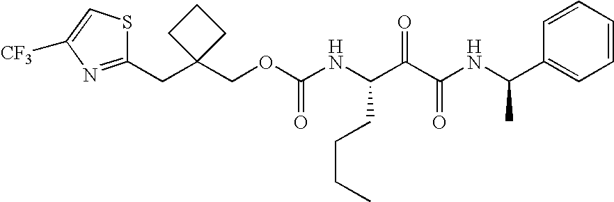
C1(CC2(COC(NC(C(C(NC(C3=CC=CC=C3)C)=O)=O)CCCC)=O)CCC2)=NC([CF3])=CS1
